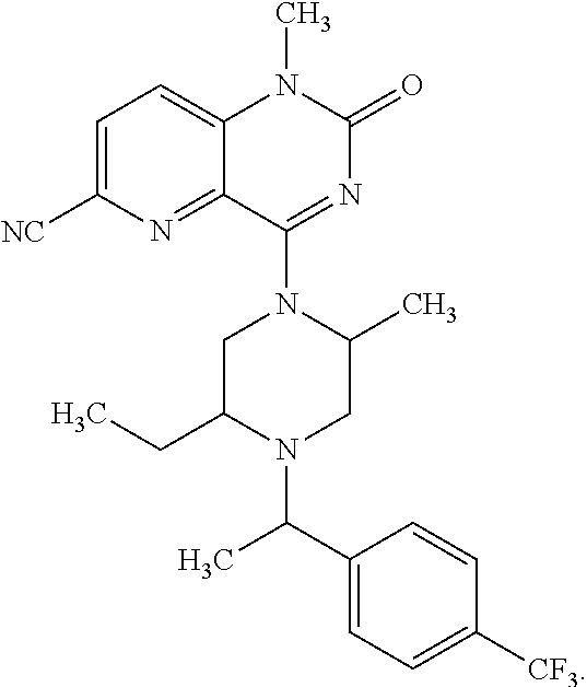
C1=CC([CF3])=CC=C1C(C)N1CC(C)N(C2=NC(=O)N(C)C3=CC=C([NC])N=C23)CC1CC
